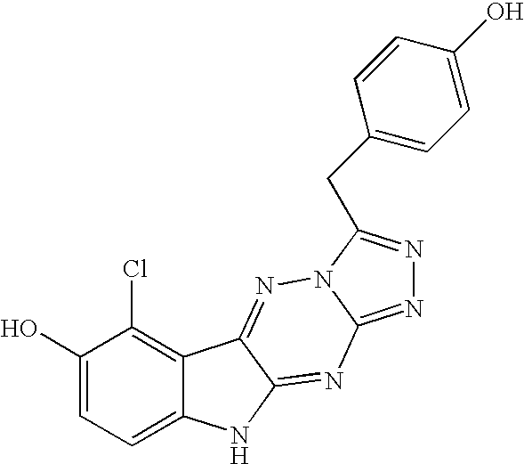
C1(O)=CC=C2C(=C1Cl)C1=NN3C(=NN=C3CC3=CC=C(O)C=C3)N=C1N2
